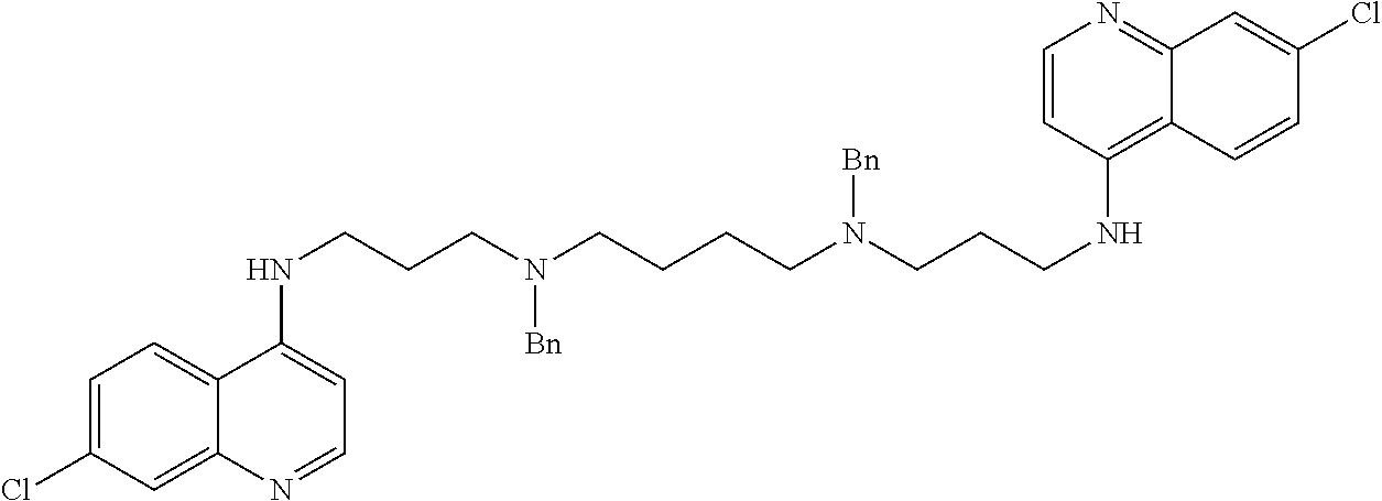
C1=C(Cl)C=C2C(=C1)C(NCCCN(CCCCN(CCCNC1=C3C(=NC=C1)C=C(Cl)C=C3)[Bn])[Bn])=CC=N2
